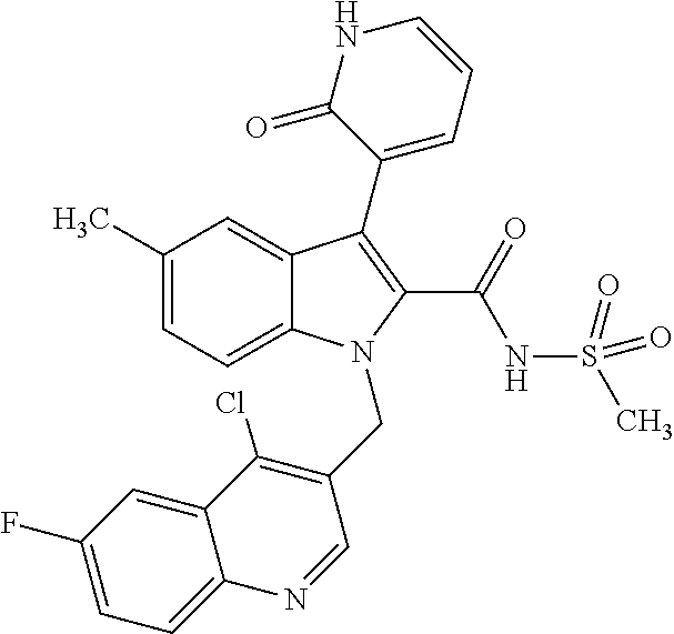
C12=CC=C(C)C=C1C(C1=CC=CNC1=O)=C(C(=O)NS(C)(=O)=O)N2CC1=C(Cl)C2=CC(F)=CC=C2N=C1
